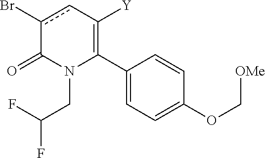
C1(C2=C([Y])cc(Br)C(=O)N2CC(F)F)=CC=C(OC[OMe])C=C1
